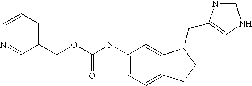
C1(N(C(OCC2=CC=CN=C2)=O)C)=CC=C2C(=C1)N(CC1=CNC=N1)CC2
